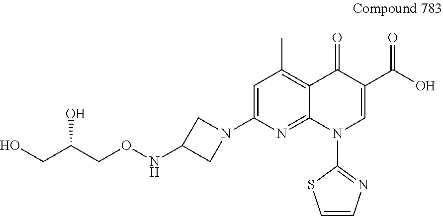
C1=C(N2CC(NOCC(CO)O)C2)N=C2C(=C1C)C(=O)C(C(O)=O)=CN2C1=NC=CS1
